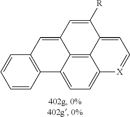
C1=CC=CC2=C1C=C1C3=C4C(=CC=C23)[X]=CC=C4C([R])=C1
